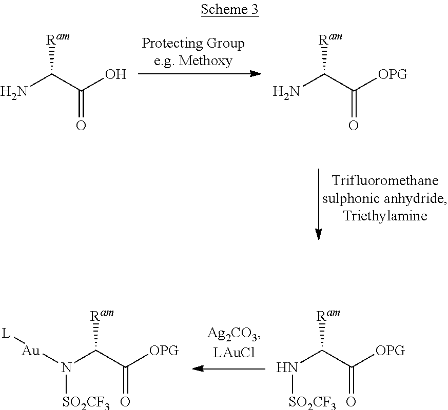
NC(C(O)=O)[Ram].NC(C([OPG])=O)[Ram].N(C(C([OPG])=O)[Ram])[SO2CF3].N(C(C([OPG])=O)[Ram])([Au][L])[SO2CF3]
